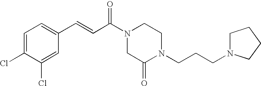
C1=C(Cl)C(Cl)=CC(C=CC(N2CCN(CCCN3CCCC3)C(=O)C2)=O)=C1
